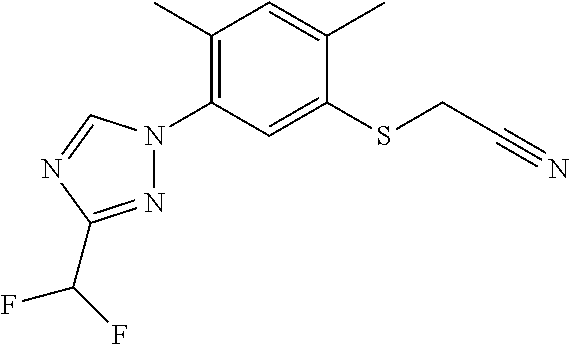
C1(C)=CC(C)=C(N2N=C(C(F)F)N=C2)C=C1SCC#N
